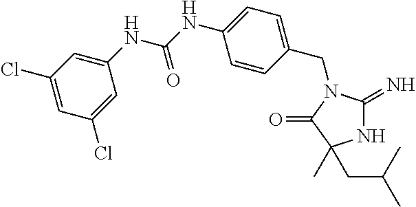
N1C(=N)N(CC2=CC=C(NC(NC3=CC(Cl)=CC(Cl)=C3)=O)C=C2)C(=O)C1(C)CC(C)C
